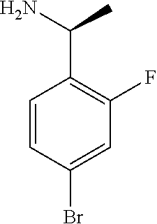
C1=CC(Br)=CC(F)=C1C(C)N
